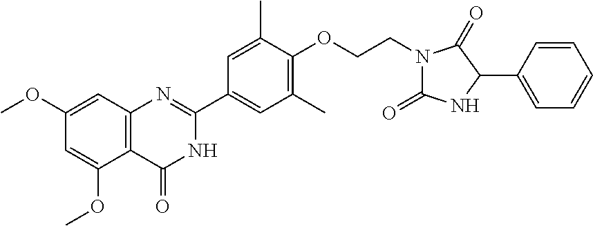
C1(OC)=CC2=C(C(OC)=C1)C(=O)NC(C1=CC(C)=C(OCCN3C(=O)NC(C4=CC=CC=C4)C3=O)C(C)=C1)=N2
